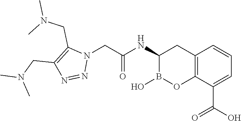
C12=C(C(C(O)=O)=CC=C1)OB(O)C(NC(CN1C(CN(C)C)=C(CN(C)C)N=N1)=O)C2
